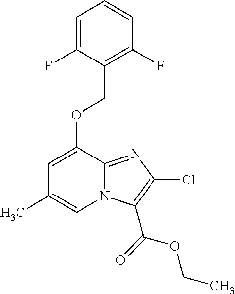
O(C1=CC(C)=CN2C1=NC(Cl)=C2C(=O)OCC)CC1=C(F)C=CC=C1F
